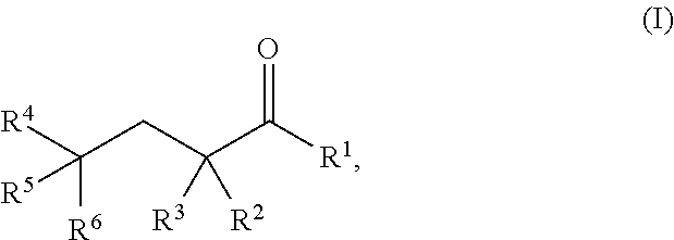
C([R6])(CC(C([R1])=O)([R2])[R3])([R4])[R5]
